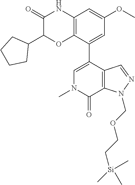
C1(=O)C(C2CCCC2)OC2=C(N1)C=C(OC)C=C2C1=CN(C)C(=O)C2=C1C=NN2COCC[Si](C)(C)C
